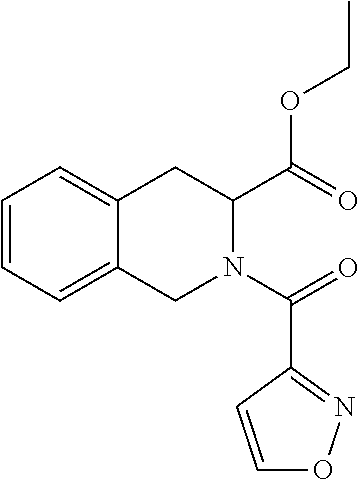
C1=CC=C2C(=C1)CC(C(OCC)=O)N(C(=O)C1=NOC=C1)C2
